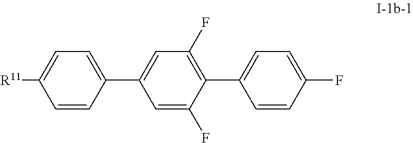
C1=C(C2=CC(F)=C(C3=CC=C(F)C=C3)C(F)=C2)C=CC([R11])=C1
